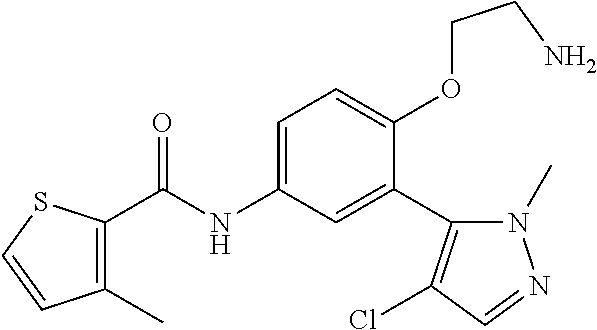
C1(C)=C(C(=O)NC2=CC=C(OCCN)C(C3=C(Cl)C=NN3C)=C2)SC=C1
